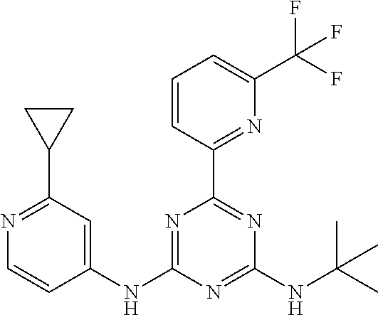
N1=C(NC2=CC(C3CC3)=NC=C2)N=C(NC(C)(C)C)N=C1C1=NC(C(F)(F)F)=CC=C1
